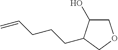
C1C(O)C(CCCC=C)CO1
